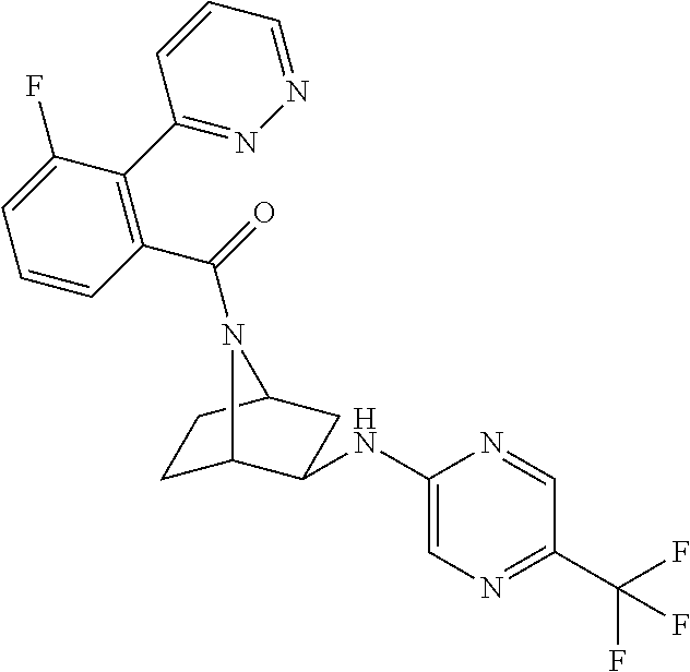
C1(C(=O)N2C3CCC2CC3NC2=CN=C(C(F)(F)F)C=N2)=C(C2=NN=CC=C2)C(F)=CC=C1
